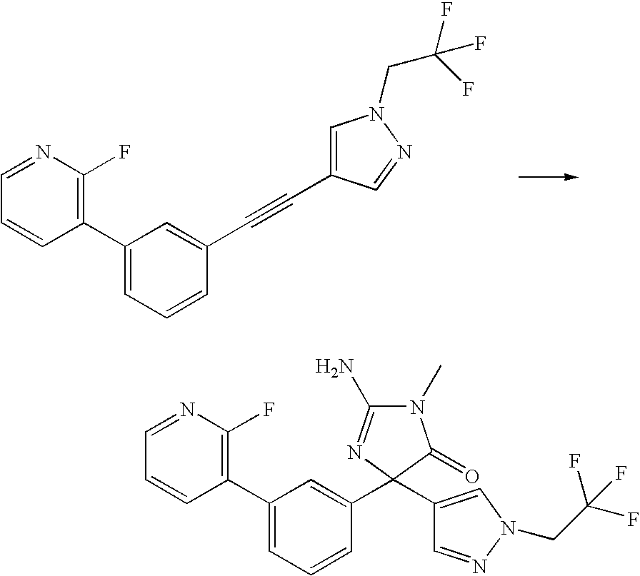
C1(C2=CC=CC(C#CC3=CN(CC(F)(F)F)N=C3)=C2)=C(F)N=CC=C1.C1(C2=CC=CC(C3(C4=CN(CC(F)(F)F)N=C4)C(=O)N(C)C(N)=N3)=C2)=C(F)N=CC=C1
